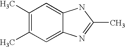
C1(C)=C(C)C=C2C(=C1)NC(C)=N2
